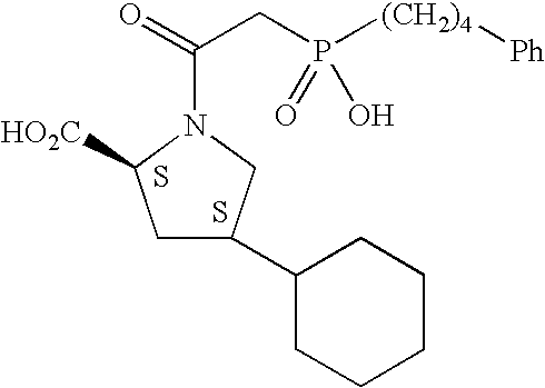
C1C(C2CCCCC2)CN(C(=O)CP([(CH2)4][Ph])(=O)O)C1[HO2C].S.S
